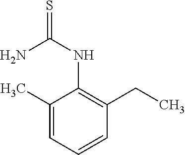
NC(=S)NC1=C(CC)C=CC=C1C
